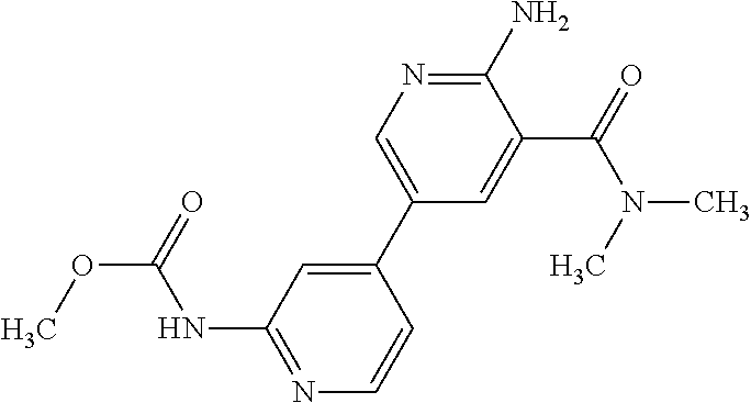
N1=C(NC(=O)OC)C=C(C2=CN=C(N)C(C(N(C)C)=O)=C2)C=C1
